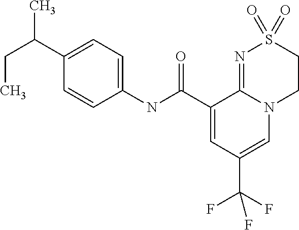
C1(C(CC)C)=CC=C(NC(C2=CC(C(F)(F)F)=CN3C2=NS(=O)(=O)CC3)=O)C=C1
